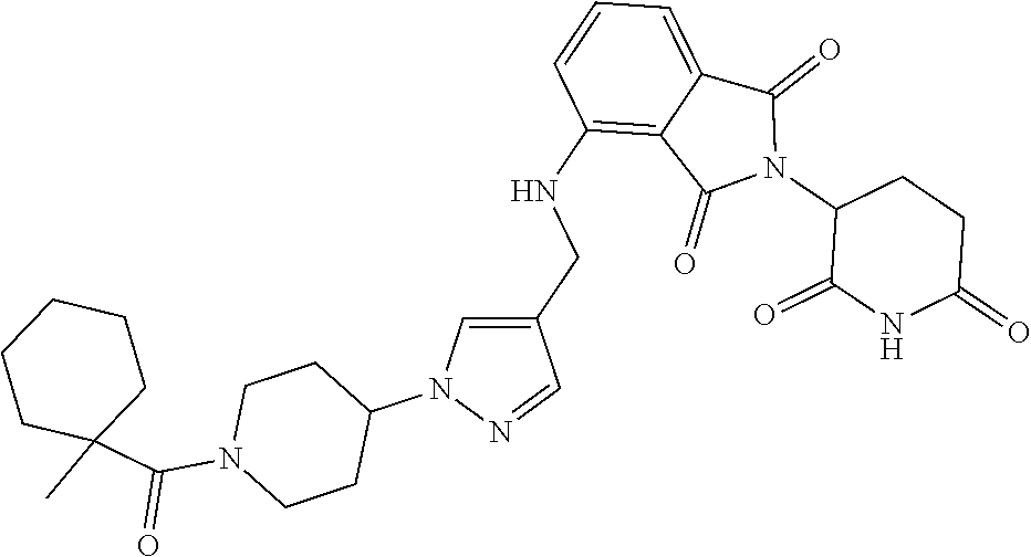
C1(NCC2=CN(C3CCN(C(C4(C)CCCCC4)=O)CC3)N=C2)=C2C(=CC=C1)C(=O)N(C1C(=O)NC(=O)CC1)C2=O
